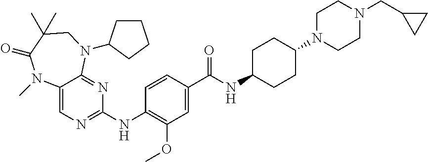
C1=CC(C(NC2CCC(N3CCN(CC4CC4)CC3)CC2)=O)=CC(OC)=C1NC1=NC=C2C(=N1)N(C1CCCC1)CC(C)(C)C(=O)N2C
